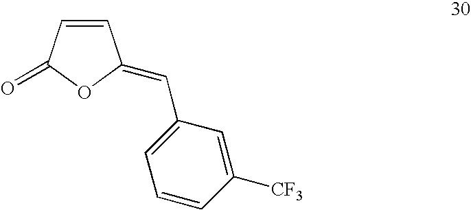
C1=CC(=O)OC1=CC1=CC=CC([CF3])=C1
